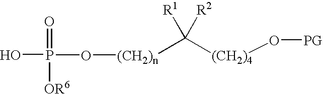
[(CH2)n](C([(CH2)4]O[PG])([R1])[R2])OP(O)(=O)[OR6]
